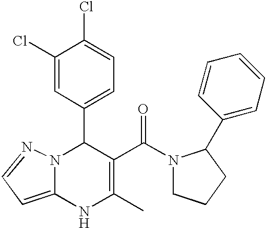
C1(C2N3C(=CC=N3)NC(C)=C2C(=O)N2CCCC2C2=CC=CC=C2)=CC=C(Cl)C(Cl)=C1
